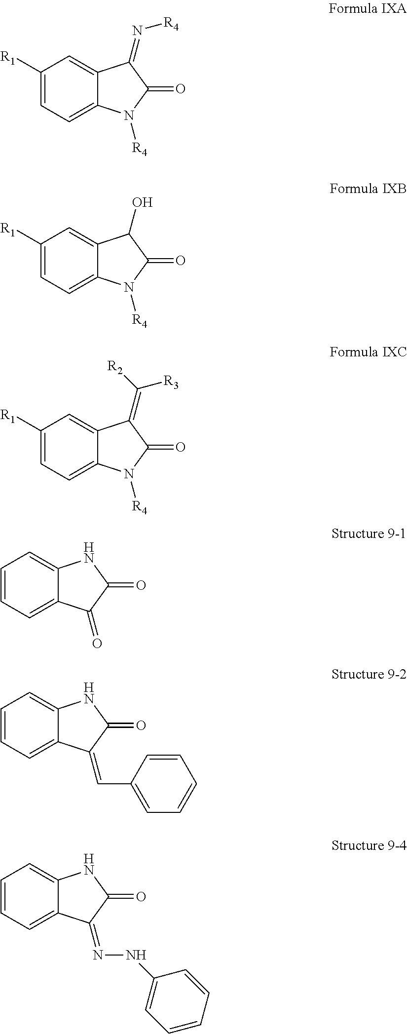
C1([R1])=CC=C2C(=C1)C(=N[R4])C(=O)N2[R4].C1([R1])=CC=C2C(=C1)C(O)C(=O)N2[R4].C1([R1])=CC=C2C(=C1)C(=C([R2])[R3])C(=O)N2[R4].C1=CC=C2C(=C1)NC(=O)C2=O.C1=CC=C2C(=C1)NC(=O)C2=CC1=CC=CC=C1.C1=CC=C2C(=C1)NC(=O)C2=NNC1=CC=CC=C1
